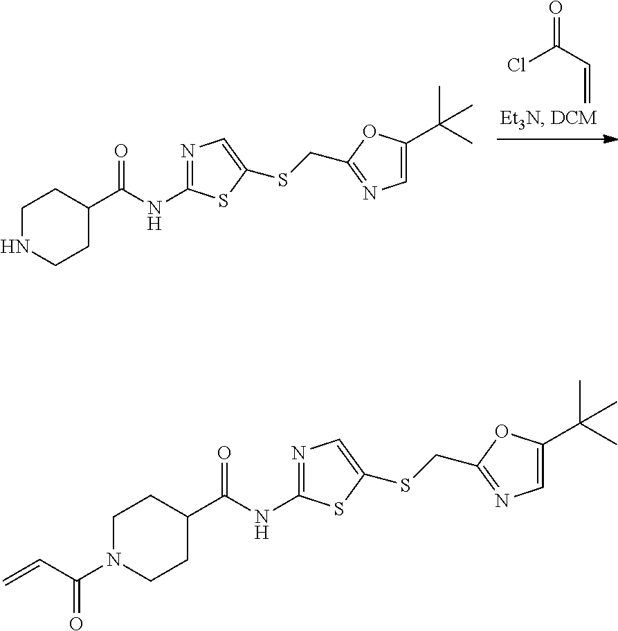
N1CCC(C(NC2=NC=C(SCC3=NC=C(C(C)(C)C)O3)S2)=O)CC1.C(C(Cl)=O)=C.C1CC(C(NC2=NC=C(SCC3=NC=C(C(C)(C)C)O3)S2)=O)CCN1C(C=C)=O
